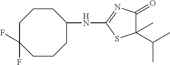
N(C1=NC(=O)C(C(C)C)(C)S1)C1CCCC(F)(F)CCC1
